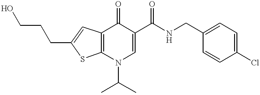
C1(CNC(C2=CN(C(C)C)C3=C(C2=O)C=C(CCCO)S3)=O)=CC=C(Cl)C=C1
